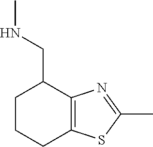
C12=C(N=C(C)S1)C(CNC)CCC2
